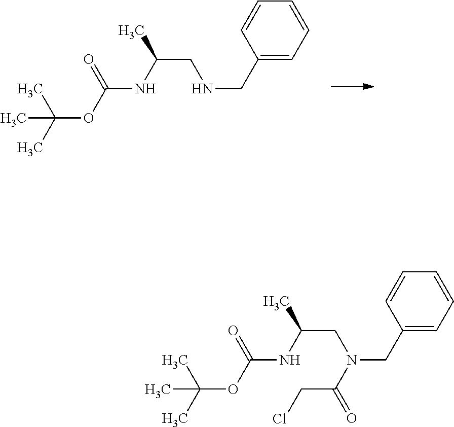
CC(C)(C)OC(=O)NC(C)CNCC1=CC=CC=C1.CC(C)(C)OC(=O)NC(C)CN(CC1=CC=CC=C1)C(CCl)=O
